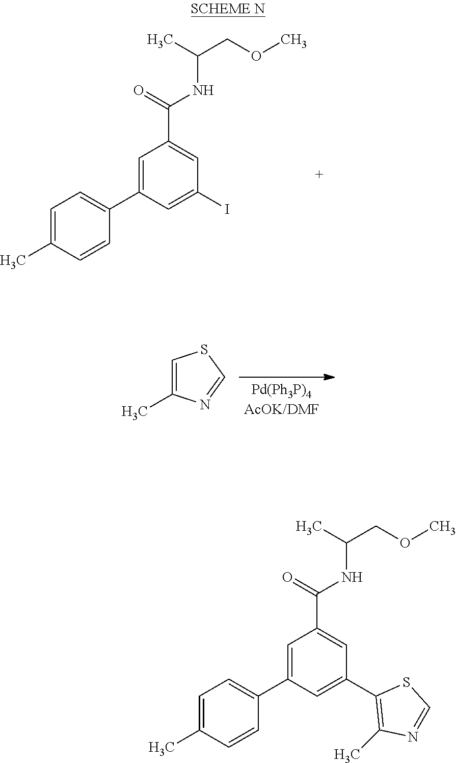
C1=C(C)C=CC(C2=CC(C(NC(C)COC)=O)=CC(I)=C2)=C1.C1=C(C)N=CS1.C1=C(C)C=CC(C2=CC(C(NC(C)COC)=O)=CC(C3=C(C)N=CS3)=C2)=C1
